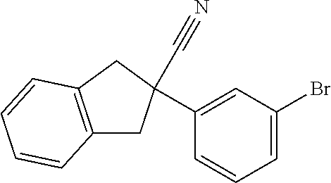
C12=C(CC(C3=CC(Br)=CC=C3)(C#N)C1)C=CC=C2
